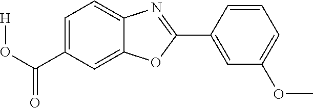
C1(C(O[H])=O)=CC=C2C(=C1)OC(C1=CC(OC)=CC=C1)=N2
